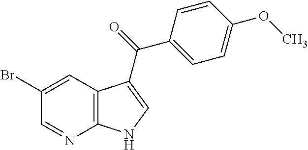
C12=C(C=C(Br)C=N1)C(C(=O)C1=CC=C(OC)C=C1)=CN2
